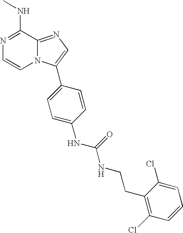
N(C1=NC=CN2C1=NC=C2C1=CC=C(NC(NCCC2=C(Cl)C=CC=C2Cl)=O)C=C1)C
